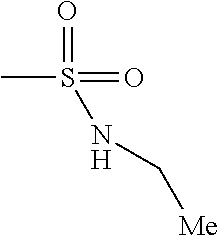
CS(NC[Me])(=O)=O
